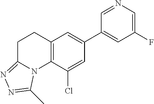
N1=CC(C2=CC3=C(C(Cl)=C2)N2C(=NN=C2C)CC3)=CC(F)=C1
